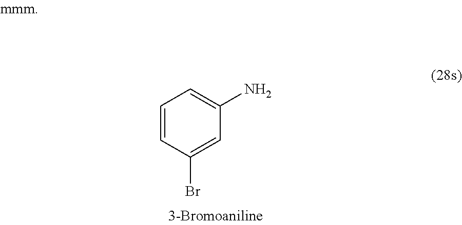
C1=C(Br)C=CC=C1N
